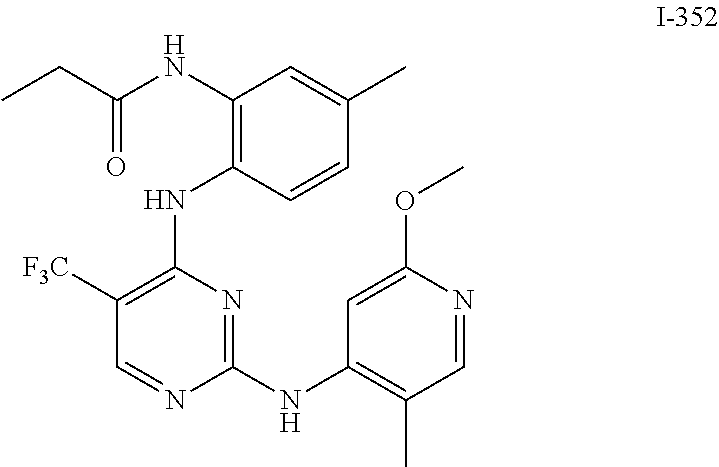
C1([F3C])=C(NC2=C(NC(CC)=O)C=C(C)C=C2)N=C(NC2=C(C)C=NC(OC)=C2)N=C1
